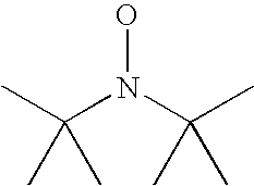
C(N(C(C)(C)C)O)(C)(C)C
